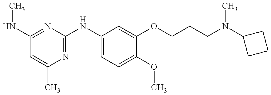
C1(NC)=NC(NC2=CC=C(OC)C(OCCCN(C3CCC3)C)=C2)=NC(C)=C1
